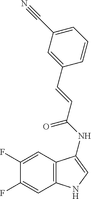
C1(F)=CC2=C(C=C1F)NC=C2NC(=O)C=CC1=CC(C#N)=CC=C1
